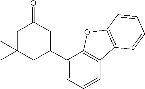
C1(C2=CC(=O)CC(C)(C)C2)=CC=CC2=C1OC1=C2C=CC=C1
